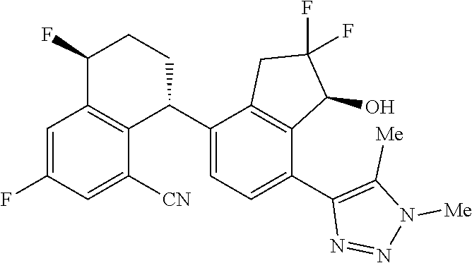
C1=C(F)C=C([CN])C2=C1C(F)CCC2C1=CC=C(C2=C([Me])N([Me])N=N2)C2=C1CC(F)(F)C2O
